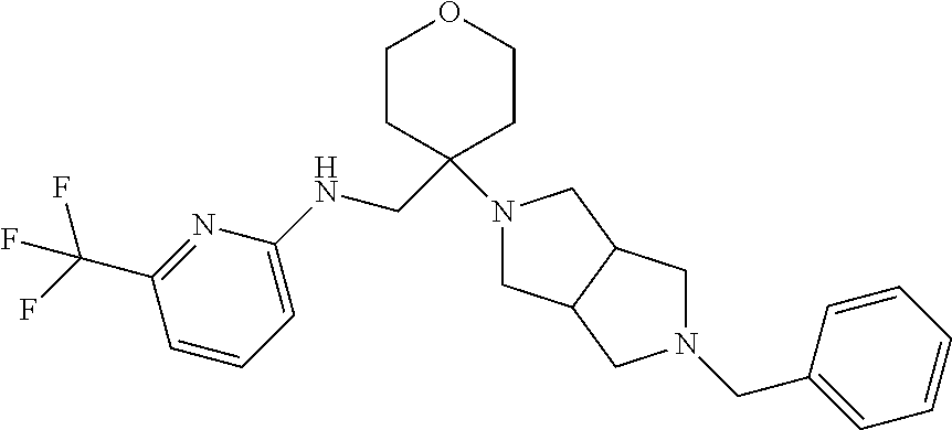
C1(C(F)(F)F)=NC(NCC2(N3CC4C(C3)CN(CC3=CC=CC=C3)C4)CCOCC2)=CC=C1
